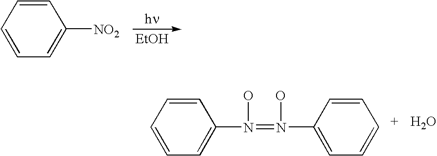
[EtOH].C1=CC=C([NO2])C=C1.C1=CC=C(N(=N(C2=CC=CC=C2)O)O)C=C1.O
